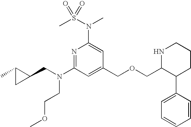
N1=C(N(CC2C(C)C2)CCOC)C=C(COCC2C(C3=CC=CC=C3)CCCN2)C=C1N(S(C)(=O)=O)C
